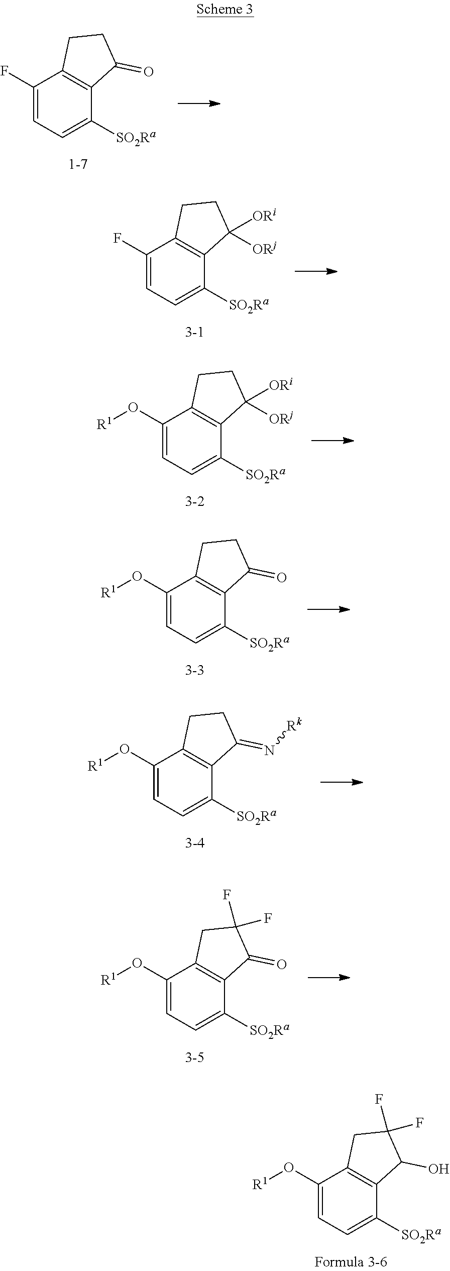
C1(O[R1])=CC=C([SO2Ra])C2=C1CC(F)(F)C2O.C1(F)=CC=C([SO2Ra])C2=C1CCC2=O.C1(F)=CC=C([SO2Ra])C2=C1CCC2([ORj])[ORi].C1(O[R1])=CC=C([SO2Ra])C2=C1CCC2([ORj])[ORi].C1(O[R1])=CC=C([SO2Ra])C2=C1CCC2=O.C1(O[R1])=CC=C([SO2Ra])C2=C1CCC2=N[Rk].C1(O[R1])=CC=C([SO2Ra])C2=C1CC(F)(F)C2=O
